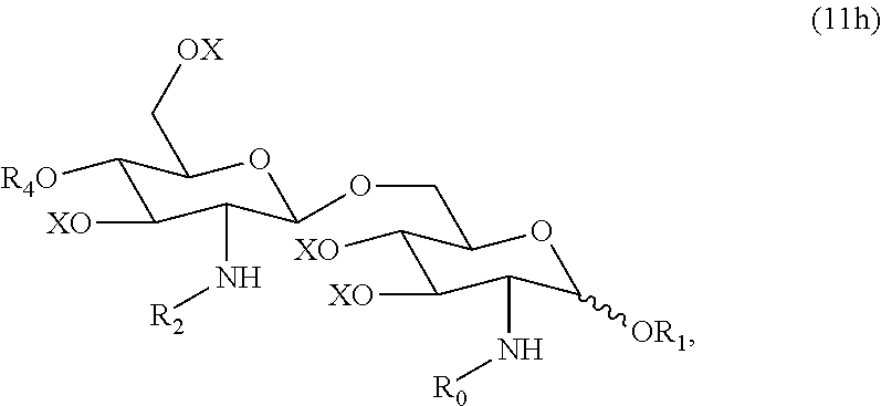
C1([R4O])C([XO])C(N[R2])C(OCC2C([XO])C([XO])C(N[R0])C([OR1])O2)OC1C[OX]
